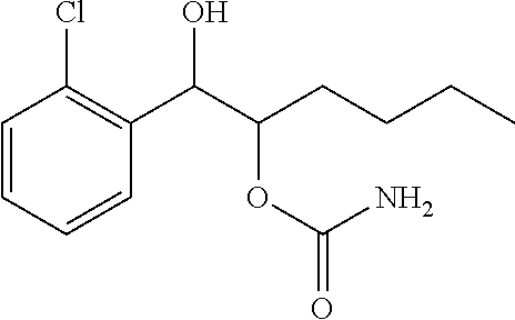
C1=CC(Cl)=C(C(C(CCCC)OC(=O)N)O)C=C1
